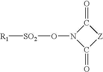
C1(=O)N(O[SO2][R1])C(=O)[Z]1
